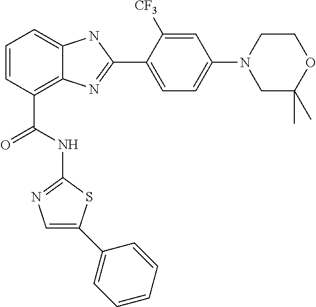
C1=CC(C(=O)NC2=NC=C(C3=CC=CC=C3)S2)=C2C(=C1)NC(C1=CC=C(N3CC(C)(C)OCC3)C=C1[CF3])=N2
